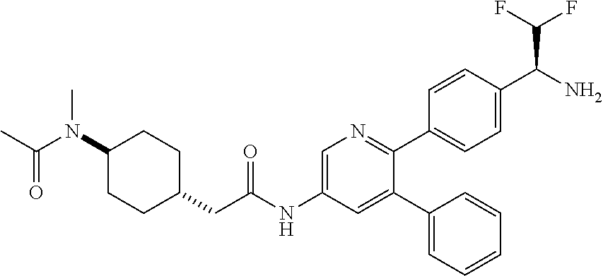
C(N(C1CCC(CC(NC2=CN=C(C3=CC=C(C(N)C(F)F)C=C3)C(C3=CC=CC=C3)=C2)=O)CC1)C)(C)=O
